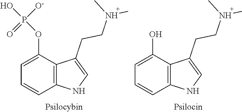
C12=C(C(O)=CC=C1)C(CCN(C)C)=CN2.C12=C(C(OP(=O)([O-])O)=CC=C1)C(CCN(C)C)=CN2
